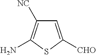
C1=C([CHO])SC(N)=C1[NC]
